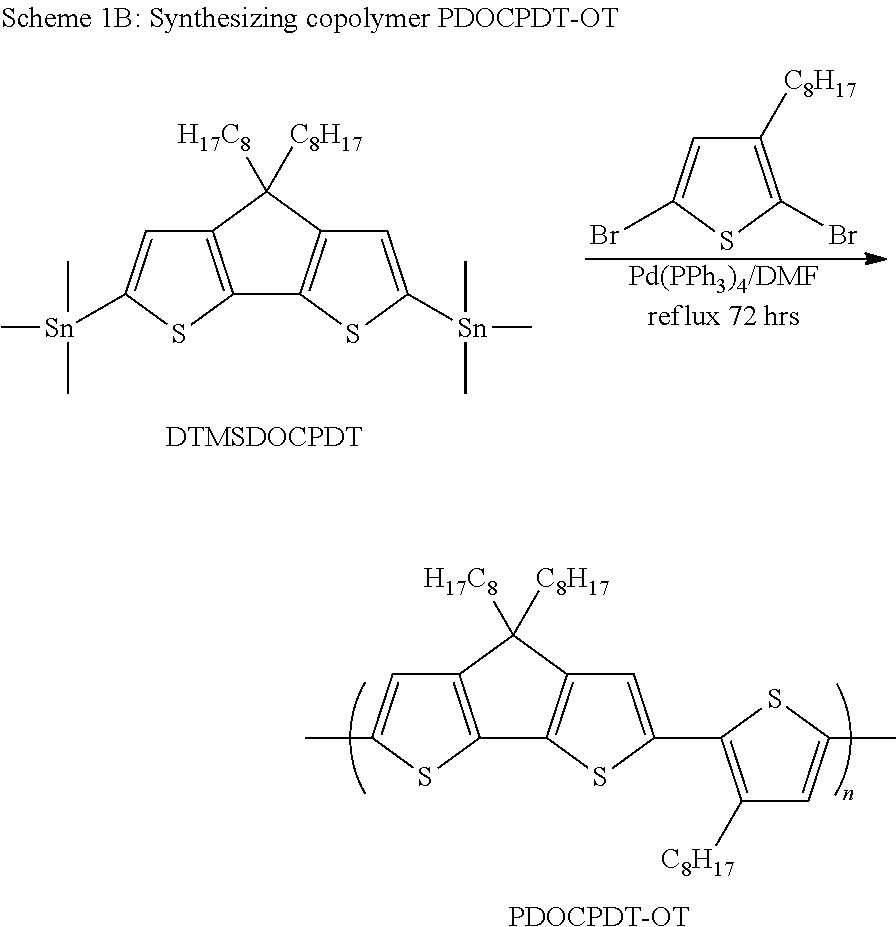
C12=C(SC(C3=C([C8H17])C=C(C)S3)=C1)C1=C(C2([H17C8])[C8H17])C=C(C)S1.[PDOCPDT-OT].[Pd(PPh3)4/DMFreflux 72 hrs].C1=C(Br)SC(Br)=C1[C8H17].C12=C(SC([Sn](C)(C)C)=C1)C1=C(C2([H17C8])[C8H17])C=C([Sn](C)(C)C)S1.[DTMSDOCPDT]
